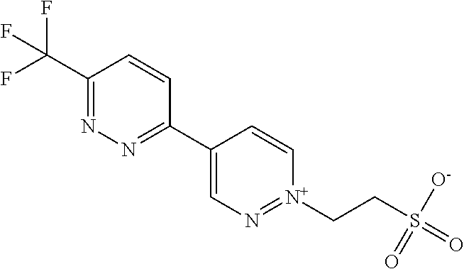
C1(C(F)(F)F)=NN=C(C2=CN=[N+](CCS(=O)([O-])=O)C=C2)C=C1
